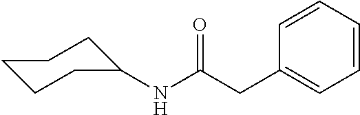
C1CCC(NC(CC2=CC=CC=C2)=O)CC1
